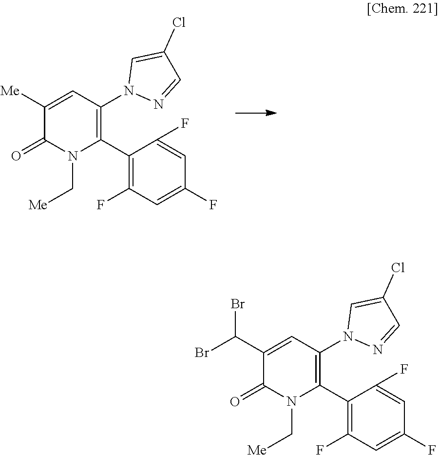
C1([Me])=CC(N2N=CC(Cl)=C2)=C(C2=C(F)C=C(F)C=C2F)N(C[Me])C1=O.C1(C(Br)Br)=CC(N2N=CC(Cl)=C2)=C(C2=C(F)C=C(F)C=C2F)N(C[Me])C1=O
